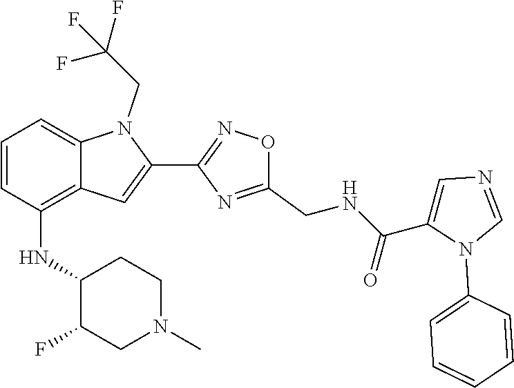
C1=CC(NC2C(F)CN(C)CC2)=C2C(=C1)N(CC(F)(F)F)C(C1=NOC(CNC(C3=CN=CN3C3=CC=CC=C3)=O)=N1)=C2
